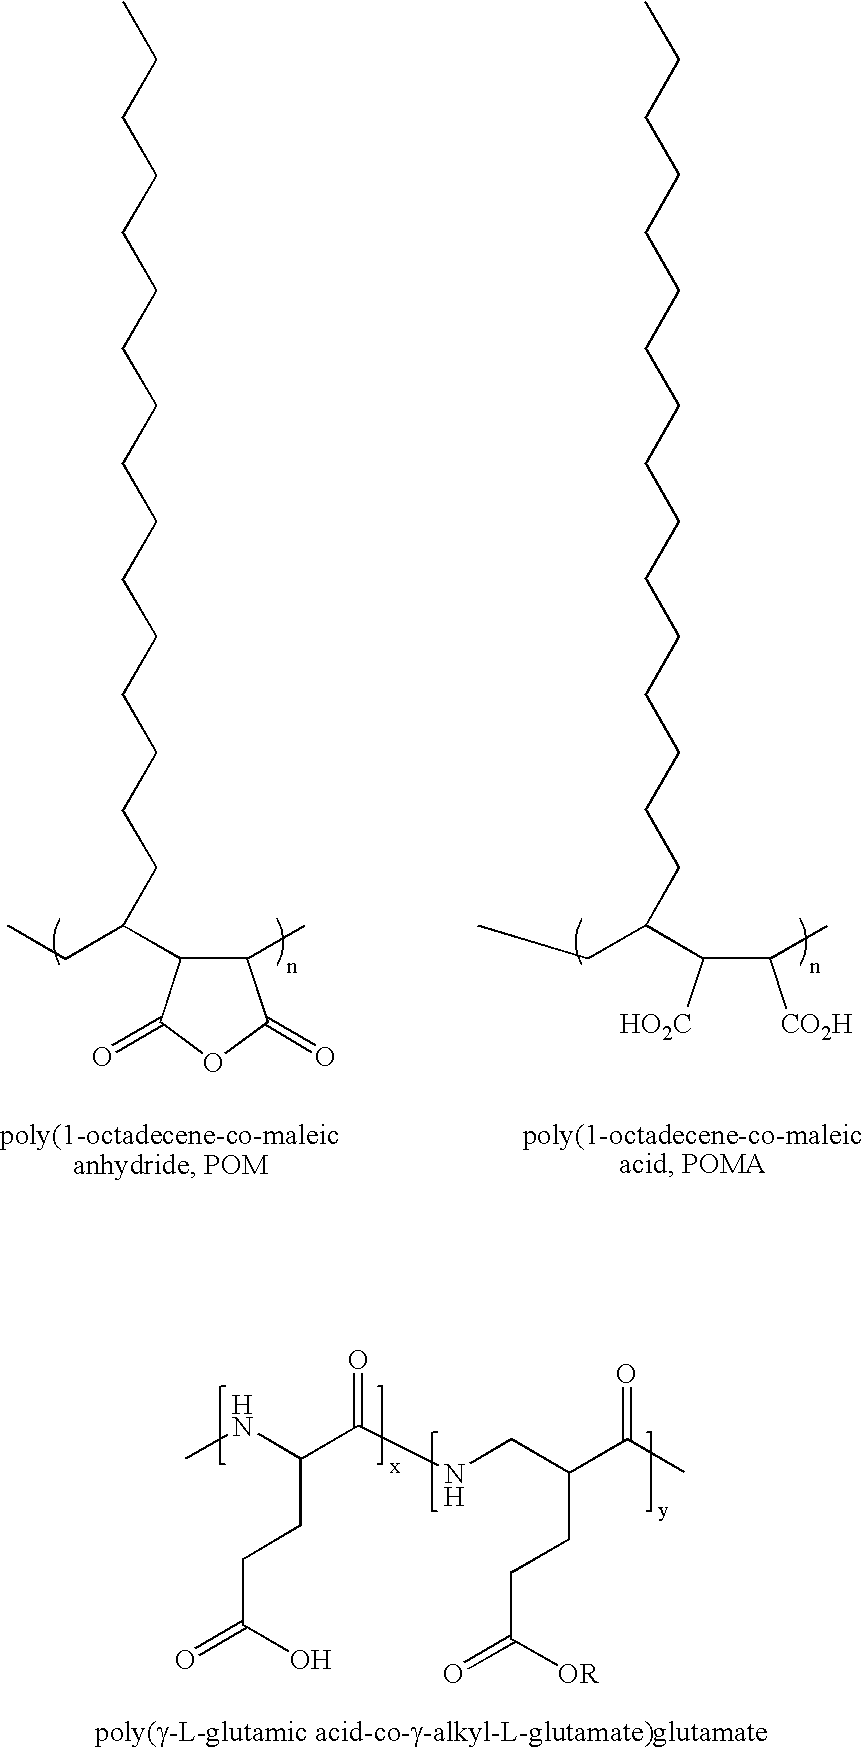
CCCCCCCCCCCCCCCCC(C1C(C)C(=O)OC1=O)CC.CCCCCCCCCCCCCCCCC(C(C([CO2H])C)[HO2C])CC.CNC(C(NCC(C(C)=O)CCC(=O)[OR])=O)CCC(=O)O
